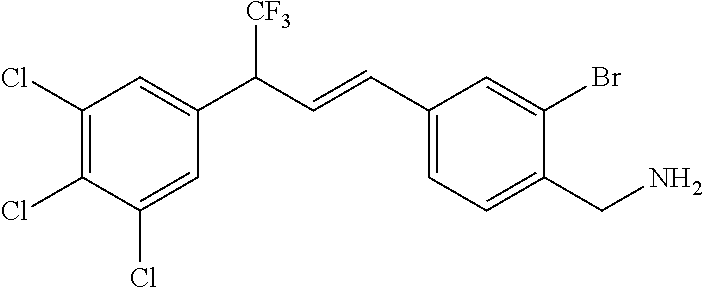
C1(Cl)=C(Cl)C(Cl)=CC(C(C=CC2=CC=C(CN)C(Br)=C2)[CF3])=C1
